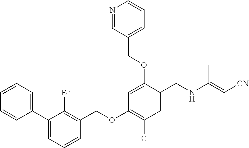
C1(C2=CC=CC=C2)=CC=CC(COC2=C(Cl)C=C(CNC(=C[CN])C)C(OCC3=CC=CN=C3)=C2)=C1Br
